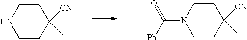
C1CC([CN])(C)CCN1.C1CC([CN])(C)CCN1C([Ph])=O
